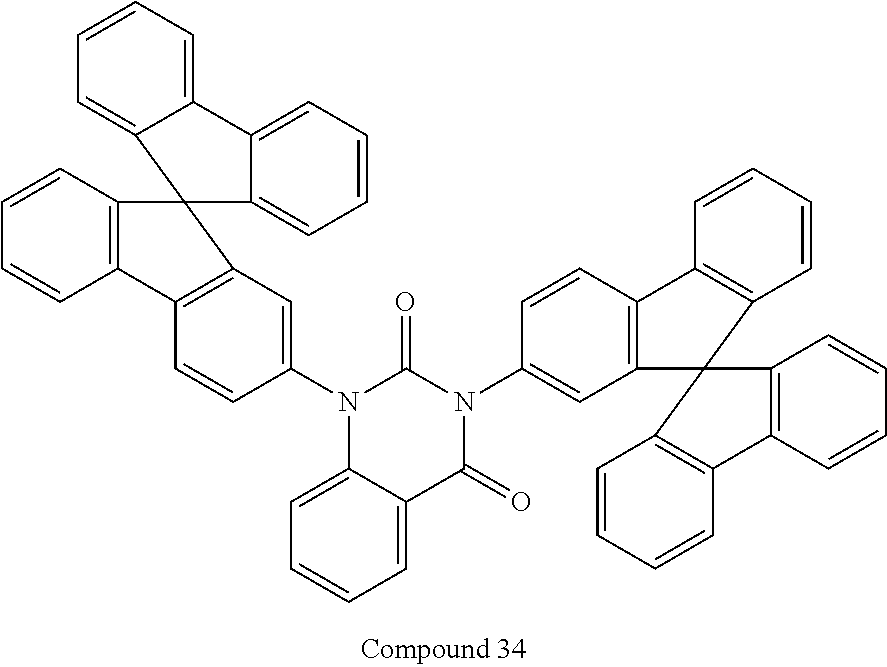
C1=CC2=C(C=C1)C1=C(C=C(N3C4=CC=CC=C4C(=O)N(C4=CC5=C(C=C4)C4=C(C=CC=C4)C54C5=C(C=CC=C5)C5=C4C=CC=C5)C3=O)C=C1)C21C2=CC=CC=C2C2=CC=CC=C12
